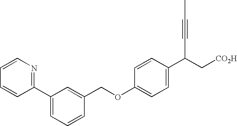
C1(C2=NC=CC=C2)=CC=CC(COC2=CC=C(C(C#CC)C[CO2H])C=C2)=C1
